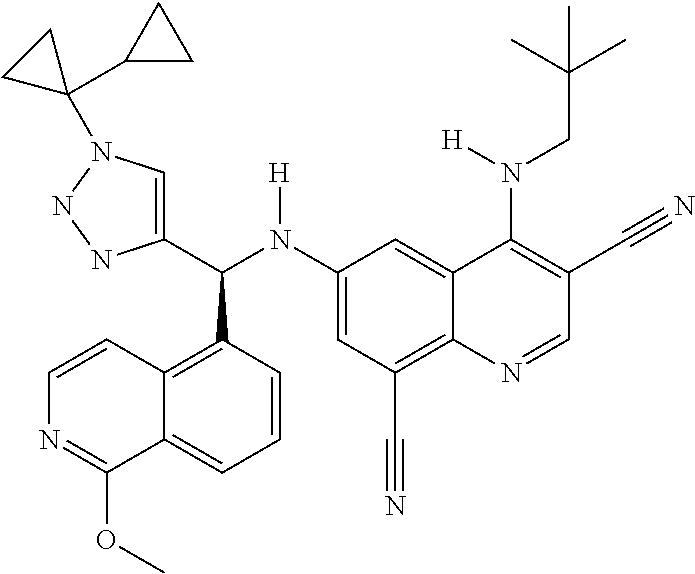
C1(N(C(C2=CN(C3(C4CC4)CC3)NN2)C2=C3C(=CC=C2)C(OC)=NC=C3)[H])=CC(C#N)=C2C(=C1)C(N(CC(C)(C)C)[H])=C(C#N)C=N2
